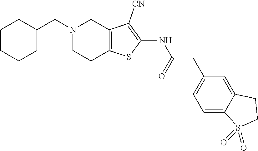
C1(NC(CC2=CC=C3C(=C2)CCS3(=O)=O)=O)=C([CN])C2=C(CCN(CC3CCCCC3)C2)S1
